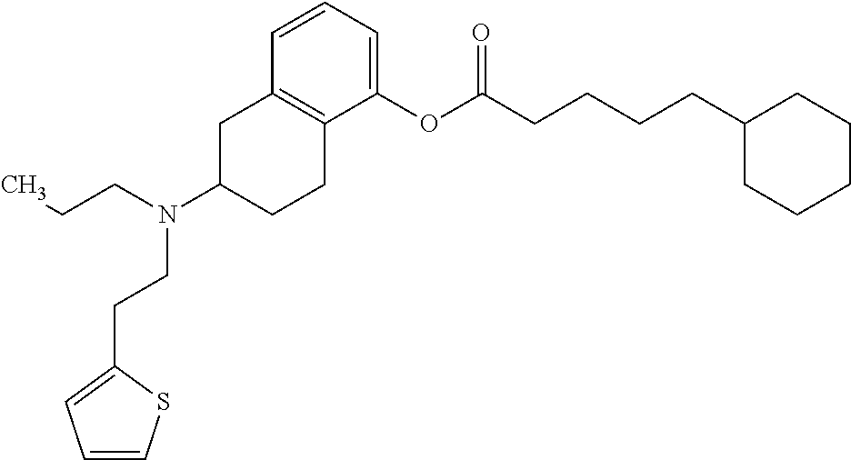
C12=C(CCC(N(CCC)CCC3=CC=CS3)C1)C(OC(CCCCC1CCCCC1)=O)=CC=C2
